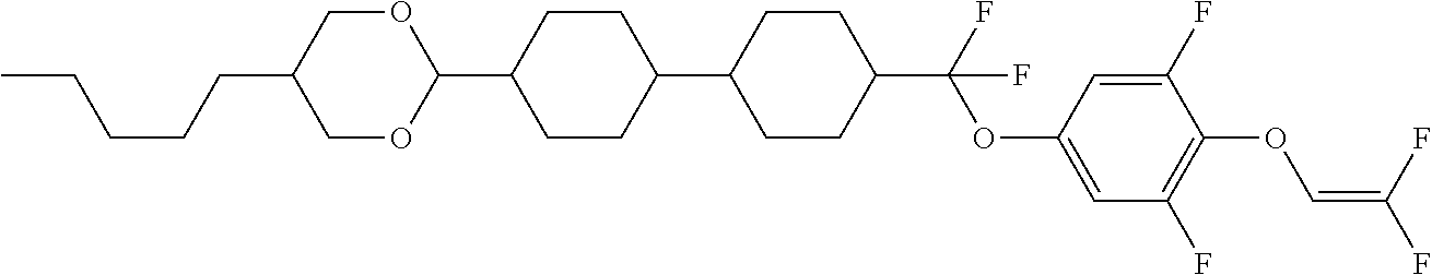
C1OC(C2CCC(C3CCC(C(F)(OC4=CC(F)=C(OC=C(F)F)C(F)=C4)F)CC3)CC2)OCC1CCCCC
